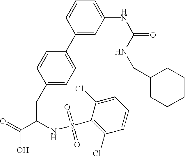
C1(CC(C(=O)O)NS(C2=C(Cl)C=CC=C2Cl)(=O)=O)=CC=C(C2=CC(NC(=O)NCC3CCCCC3)=CC=C2)C=C1
